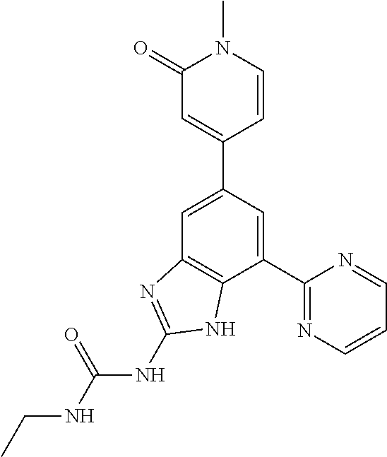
C1=C(C2=CC(=O)N(C)C=C2)C=C(C2=NC=CC=N2)C2=C1N=C(NC(NCC)=O)N2
